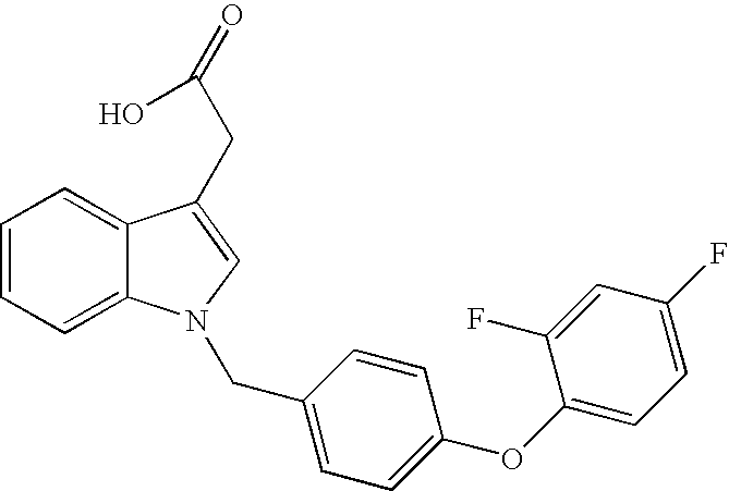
C1=CC=C2C(=C1)C(CC(=O)O)=CN2CC1=CC=C(OC2=CC=C(F)C=C2F)C=C1
